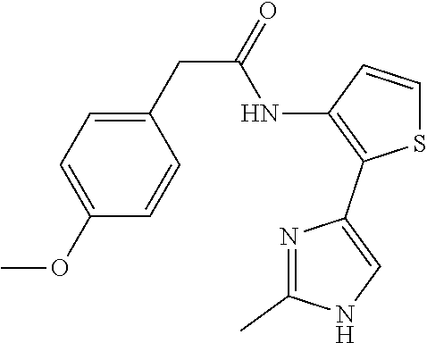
C1(CC(=O)NC2=C(C3=CNC(C)=N3)SC=C2)=CC=C(OC)C=C1
